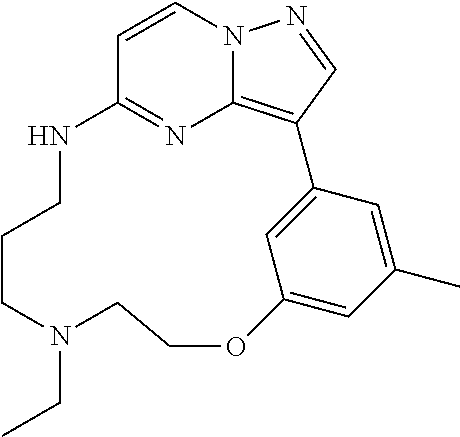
C1=CN2C3=C(C=N2)C2=CC(=CC(C)=C2)OCCN(CC)CCCNC1=N3
